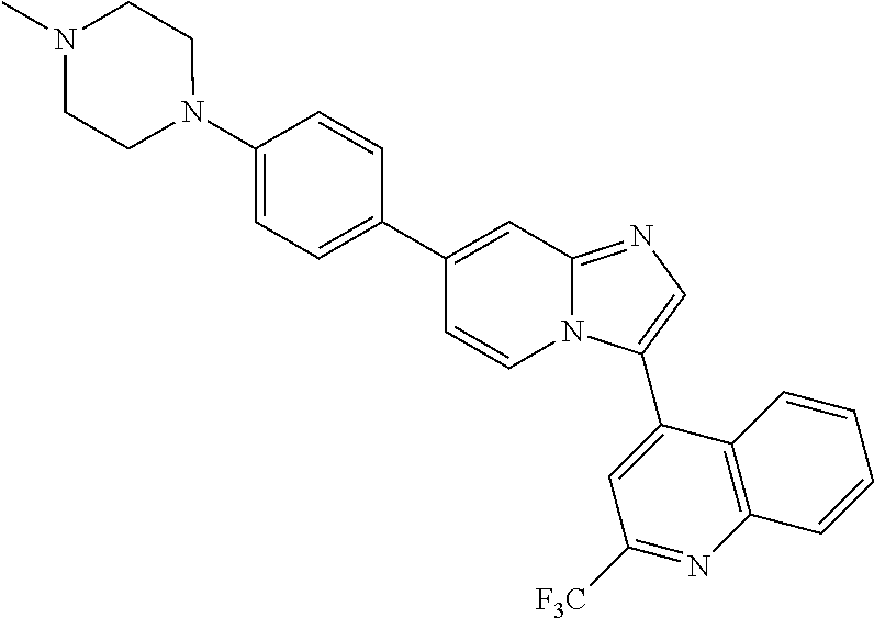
C1(C2=CC=C(N3CCN(C)CC3)C=C2)=CC2=NC=C(C3=CC([F3C])=NC4=C3C=CC=C4)N2C=C1
